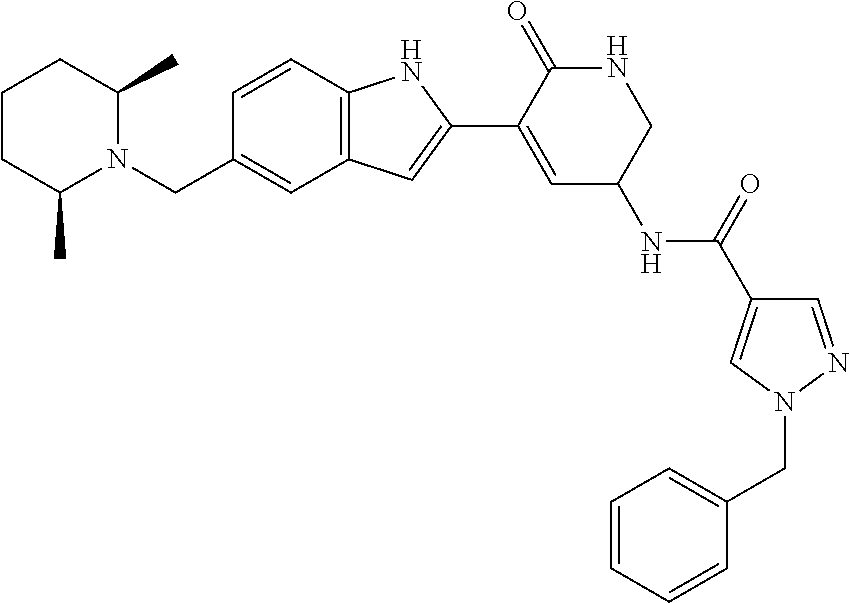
C1CC(C)N(CC2=CC3=C(C=C2)NC(C2=CC(NC(C4=CN(CC5=CC=CC=C5)N=C4)=O)CNC2=O)=C3)C(C)C1
